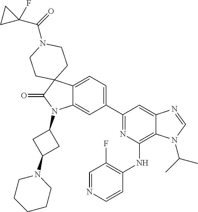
C12=CC=C(C3=NC(NC4=C(F)C=NC=C4)=C4C(=C3)N=CN4C(C)C)C=C1N(C1CC(N3CCCCC3)C1)C(=O)C21CCN(C(=O)C2(F)CC2)CC1
